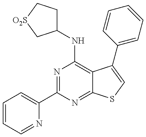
N1=C(C2=CC=CC=N2)N=C2C(=C1NC1CC[O2S]C1)C(C1=CC=CC=C1)=CS2
